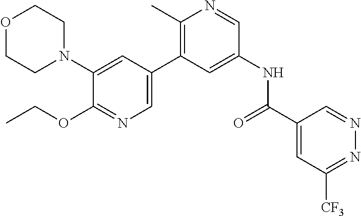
O1CCN(C2=CC(C3=C(C)N=CC(NC(C4=CC([CF3])=NN=C4)=O)=C3)=CN=C2OCC)CC1
